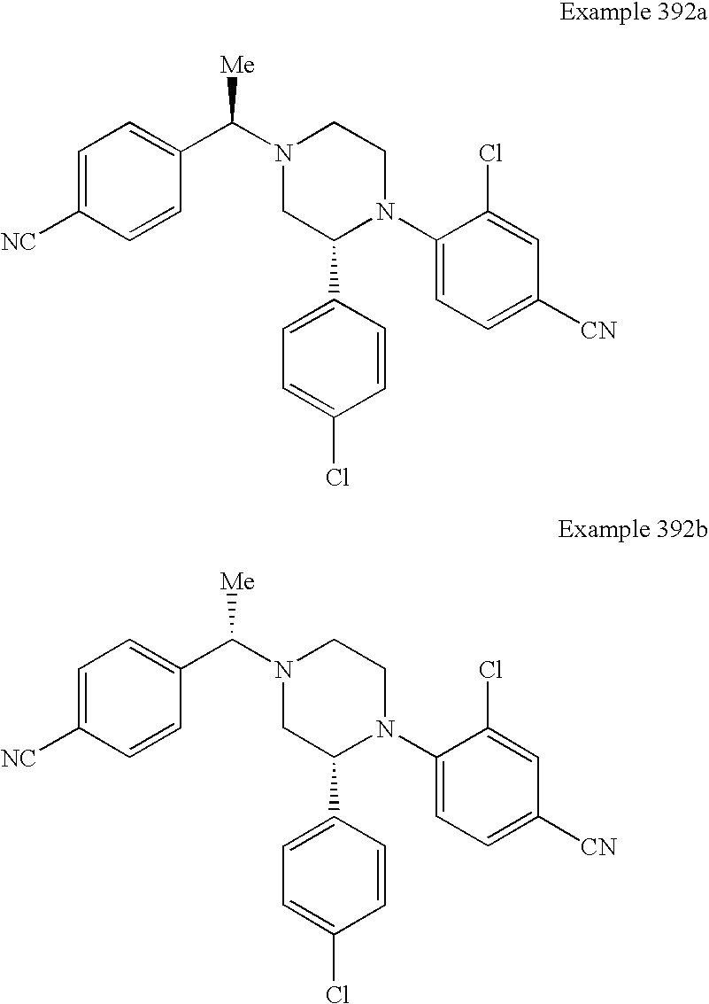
C1=C([NC])C=CC(C(N2CC(C3=CC=C(Cl)C=C3)N(C3=CC=C([CN])C=C3Cl)CC2)[Me])=C1.C1=C([NC])C=CC(C(N2CC(C3=CC=C(Cl)C=C3)N(C3=CC=C([CN])C=C3Cl)CC2)[Me])=C1
